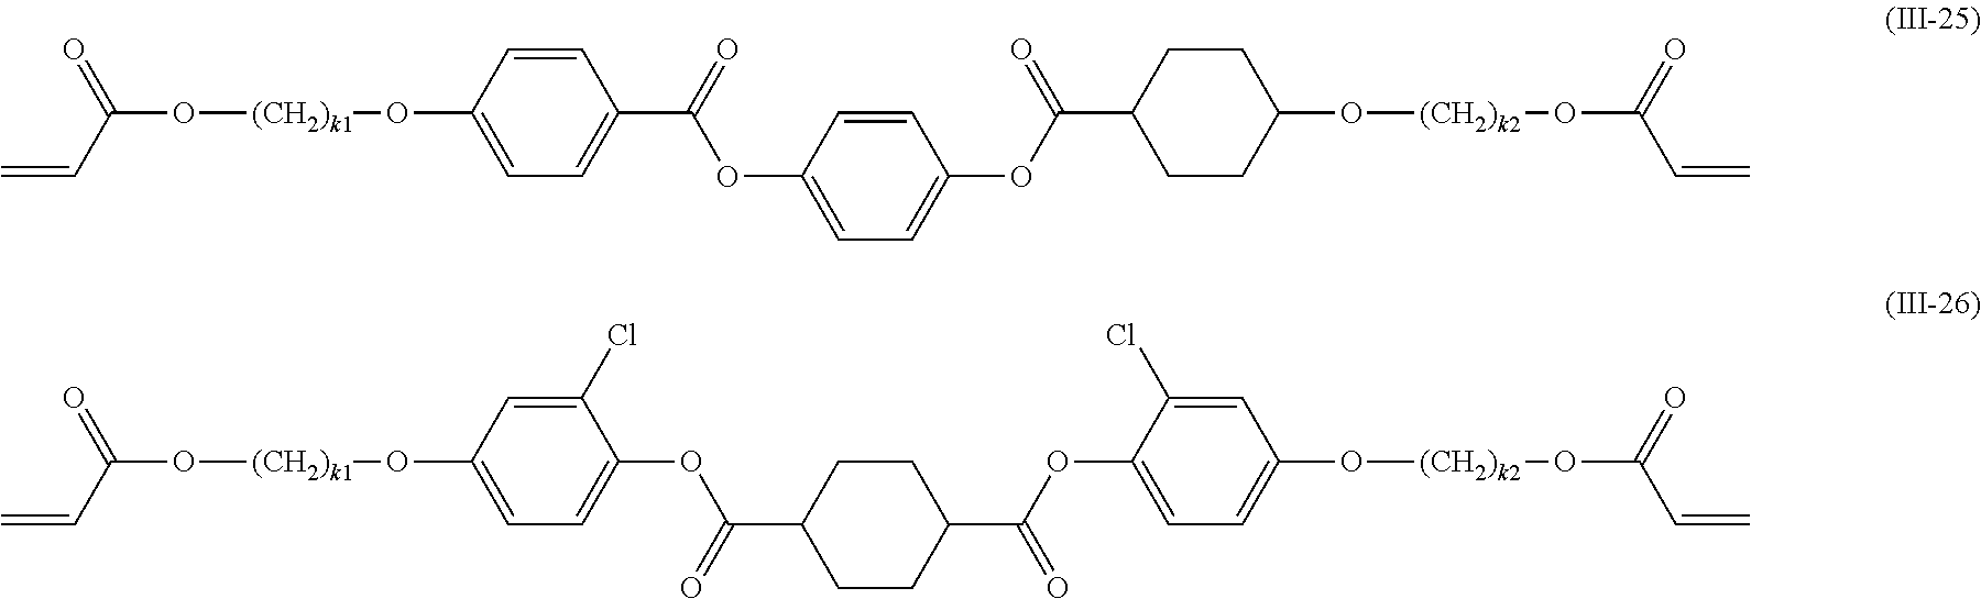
C=CC(O[(CH2)k1]OC1=CC=C(C(=O)OC2=CC=C(OC(C3CCC(O[(CH2)k2]OC(C=C)=O)CC3)=O)C=C2)C=C1)=O.C=CC(O[(CH2)k1]OC1=CC=C(OC(C2CCC(C(OC3=CC=C(O[(CH2)k2]OC(C=C)=O)C=C3Cl)=O)CC2)=O)C(Cl)=C1)=O
